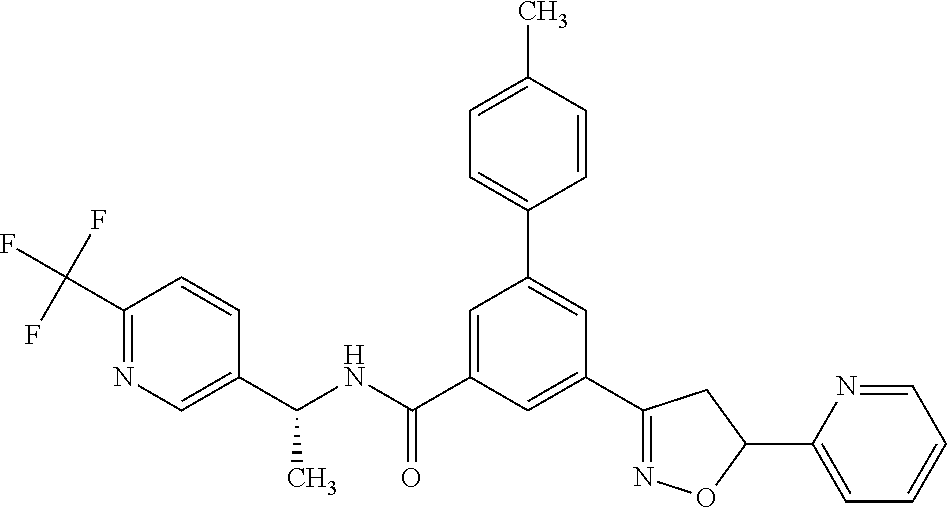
C1(C(NC(=O)C2=CC(C3=CC=C(C)C=C3)=CC(C3=NOC(C4=CC=CC=N4)C3)=C2)C)=CN=C(C(F)(F)F)C=C1
